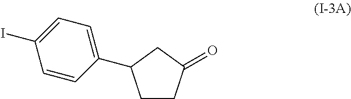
IC1=CC=C(C2CCC(=O)C2)C=C1
